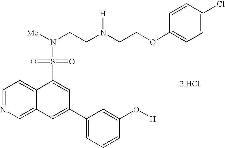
N(CCN(CCOC1=CC=C(Cl)C=C1)[H])([Me])S(=O)(=O)C1=CC(C2=CC=CC(O[H])=C2)=CC2=CN=CC=C12.[2 HCl]
